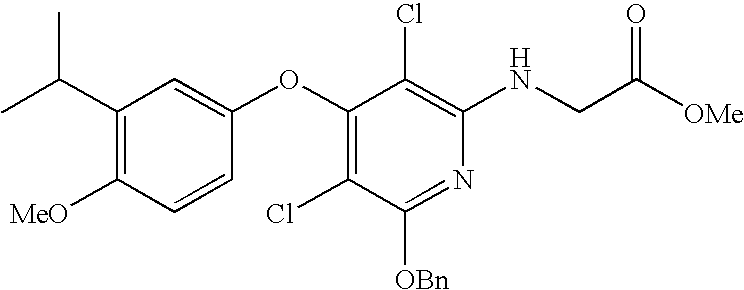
C1(C(C)C)=C([MeO])C=CC(OC2=C(Cl)C([OBn])=NC(NCC([OMe])=O)=C2Cl)=C1
